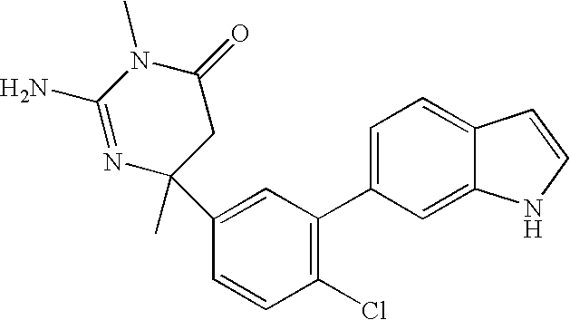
C1(C)(C2=CC(C3=CC=C4C(=C3)NC=C4)=C(Cl)C=C2)N=C(N)N(C)C(=O)C1
